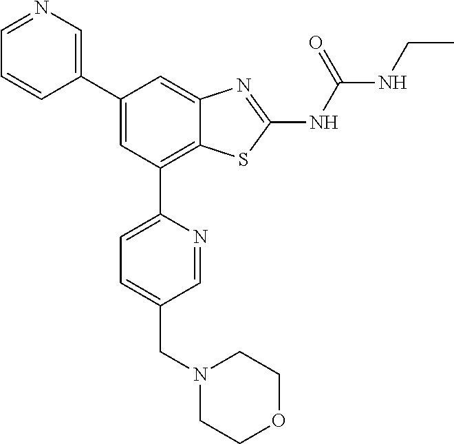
C1(C2=CN=CC=C2)=CC(C2=CC=C(CN3CCOCC3)C=N2)=C2C(=C1)N=C(NC(=O)NCC)S2
